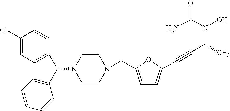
C1(Cl)=CC=C(C(C2=CC=CC=C2)N2CCN(CC3=CC=C(C#CC(C)N(C(N)=O)O)O3)CC2)C=C1
